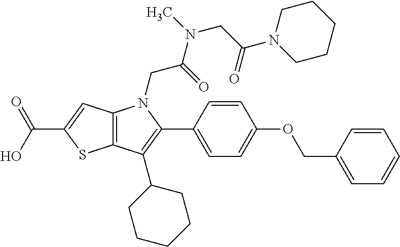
C12=C(C=C(C(O)=O)S1)N(CC(N(CC(N1CCCCC1)=O)C)=O)C(C1=CC=C(OCC3=CC=CC=C3)C=C1)=C2C1CCCCC1
